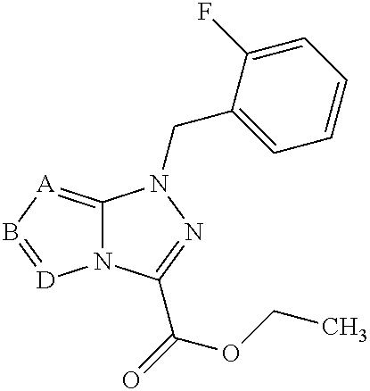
C12=[A]B=[D]N1C(C(=O)OCC)=NN2CC1=CC=CC=C1F
